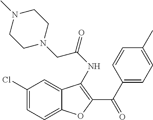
C1(Cl)=CC=C2C(=C1)C(NC(=O)CN1CCN(C)CC1)=C(C(C1=CC=C(C)C=C1)=O)O2
